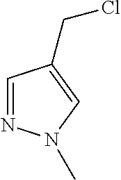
C1=NN(C)C=C1CCl
